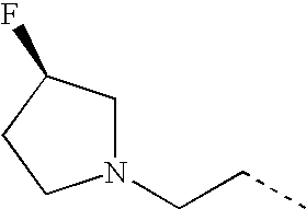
N1(CCC)CC(F)CC1
